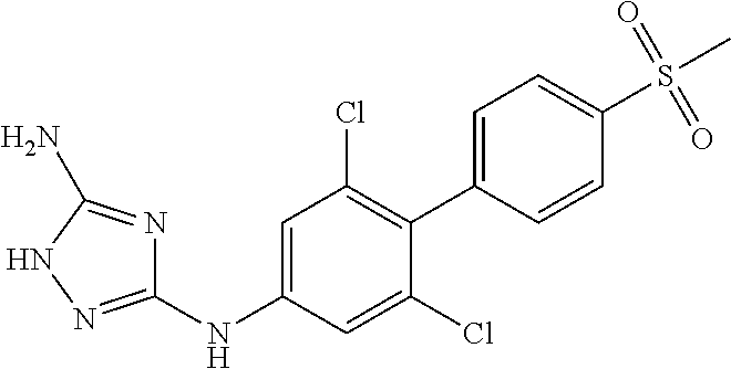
C1(NC2=CC(Cl)=C(C3=CC=C(S(C)(=O)=O)C=C3)C(Cl)=C2)=NNC(N)=N1
